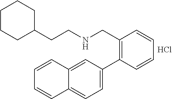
Cl.C1C(CCNCC2=C(C3=CC=C4C(=C3)C=CC=C4)C=CC=C2)CCCC1
